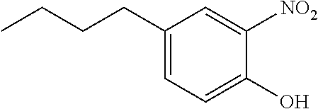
C1(CCCC)=CC=C(O)C([NO2])=C1
